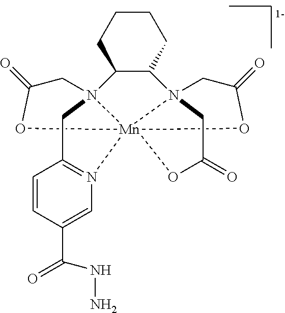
NNC(C1=CN2=C(C=C1)CN13C4C(CCCC4)N45CC(=O)O[Mn]214(OC(=O)C3)OC(=O)C5)=O
